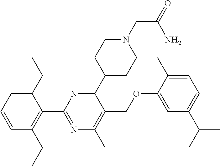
C1(CC)=CC=CC(CC)=C1C1=NC(C)=C(COC2=CC(C(C)C)=CC=C2C)C(C2CCN(CC(N)=O)CC2)=N1
